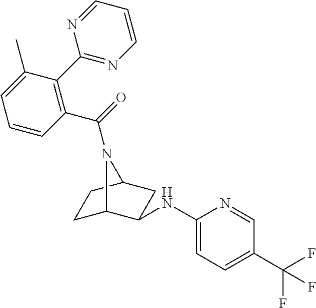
C1C2C(NC3=CC=C(C(F)(F)F)C=N3)CC(C1)N2C(=O)C1=C(C2=NC=CC=N2)C(C)=CC=C1
